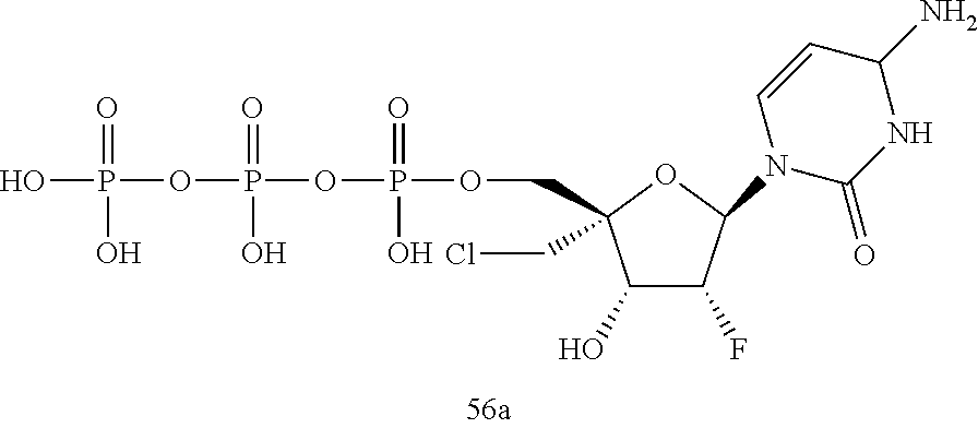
OP(OP(OP(=O)(O)OCC1(CCl)C(O)C(F)C(N2C(=O)NC(N)C=C2)O1)(=O)O)(=O)O
